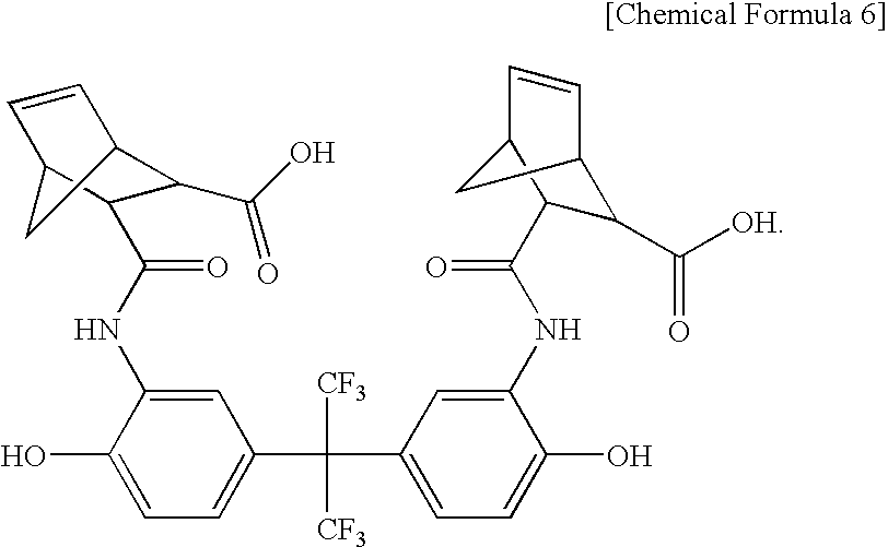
OC1=CC=C(C([CF3])([CF3])C2=CC=C(O)C(NC(=O)C3C(C([OH])=O)C4C=CC3C4)=C2)C=C1NC(=O)C1C(C(O)=O)C2C=CC1C2
